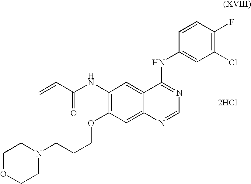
FC1=C(Cl)C=C(NC2=NC=NC3=CC(OCCCN4CCOCC4)=C(NC(C=C)=O)C=C23)C=C1.[2HCl]
